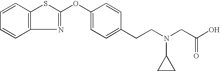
C12=C(C=CC=C1)SC(OC1=CC=C(CCN(CC(=O)O)C3CC3)C=C1)=N2
